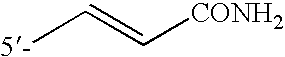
[5-]C=C[CONH2]
